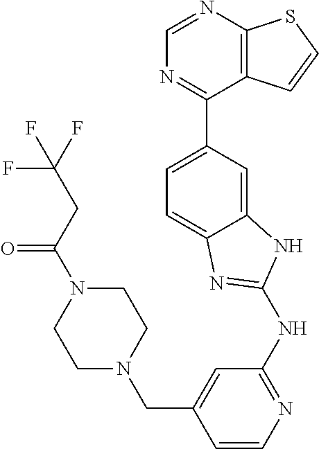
C12=C(C(C3=CC=C4C(=C3)NC(NC3=NC=CC(CN5CCN(C(=O)CC(F)(F)F)CC5)=C3)=N4)=NC=N1)C=CS2
